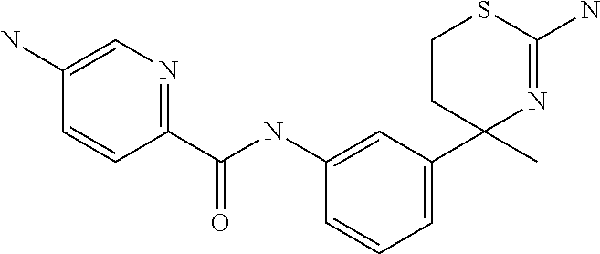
C1=C(C2(C)N=C(N)SCC2)C=C(NC(C2=NC=C(N)C=C2)=O)C=C1
